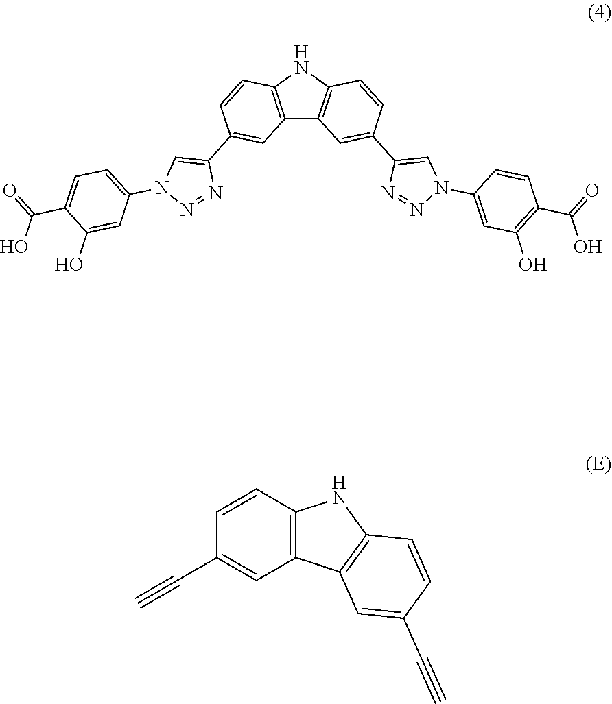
C12=C(NC3=C1C=C(C1=CN(C4=CC(O)=C(C(=O)O)C=C4)N=N1)C=C3)C=CC(C1=CN(C3=CC=C(C(=O)O)C(O)=C3)N=N1)=C2.C12=C(C=CC(C#C)=C1)NC1=C2C=C(C#C)C=C1
